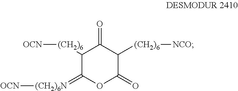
[OCN][(CH2)6]C1C(=[(CH2)6N][OCN])OC(=O)C([(CH2)6][NCO])C1=O
